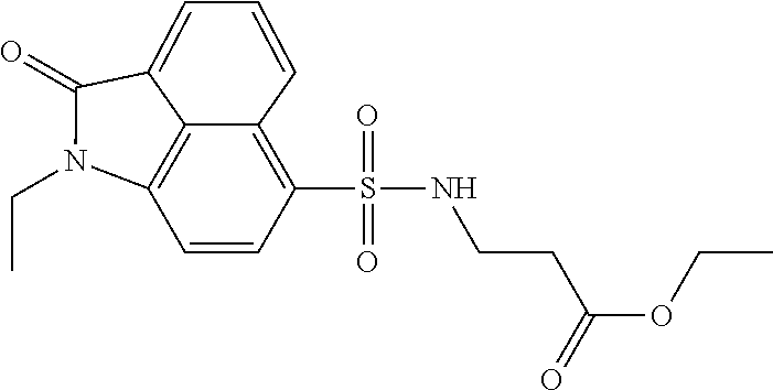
C1=CC(S(NCCC(OCC)=O)(=O)=O)=C2C=CC=C3C(=O)N(CC)C1=C23
